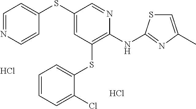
Cl.C1(SC2=CC(SC3=CC=CC=C3Cl)=C(NC3=NC(C)=CS3)N=C2)=CC=NC=C1.Cl
